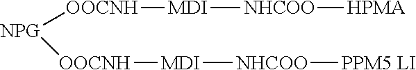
[NPG]([OOCNH][MDI][NHCOO][HPMA])[OOCNH][MDI][NHCOO][PPM5 LI]
